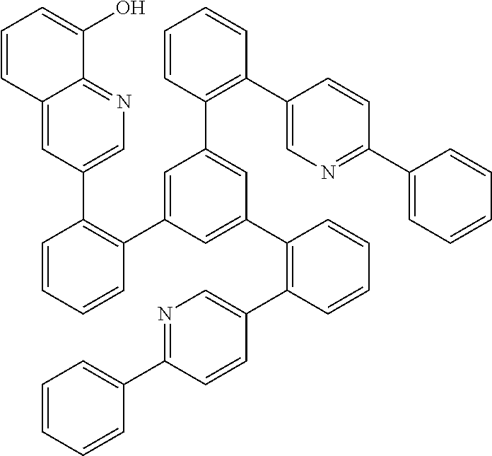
N1=C(C2=CC=CC=C2)C=CC(C2=C(C3=CC(C4=C(C5=CN=C6C(=C5)C=CC=C6O)C=CC=C4)=CC(C4=C(C5=CN=C(C6=CC=CC=C6)C=C5)C=CC=C4)=C3)C=CC=C2)=C1
